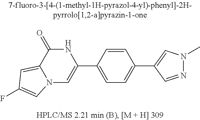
N12C=C(C3=CC=C(C4=CN(C)N=C4)C=C3)NC(=O)C1=CC(F)=C2
